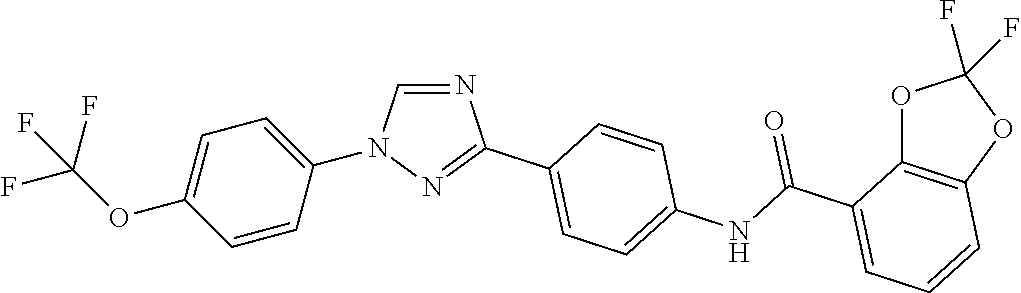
C1=CC(N2C=NC(C3=CC=C(NC(C4=CC=CC5=C4OC(F)(F)O5)=O)C=C3)=N2)=CC=C1OC(F)(F)F
